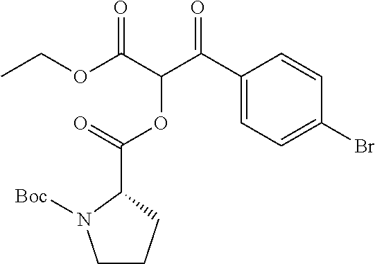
C1(C(C(C(OCC)=O)OC(C2N([Boc])CCC2)=O)=O)=CC=C(Br)C=C1
